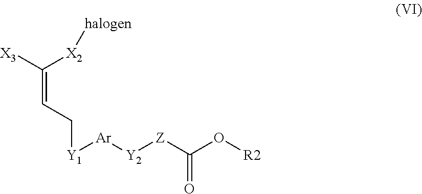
[X3]C([X2][halogen])=CC[Y1][Ar][Y2][Z]C(O[R2])=O
